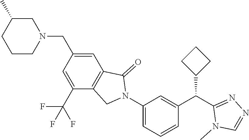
C1(N2C(=O)C3=C(C2)C(C(F)(F)F)=CC(CN2CC(C)CCC2)=C3)=CC=CC(C(C2=NN=CN2C)C2CCC2)=C1
